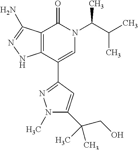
C12=C(C(C3=NN(C)C(C(CO)(C)C)=C3)=CN(C(C(C)C)C)C1=O)NN=C2N
